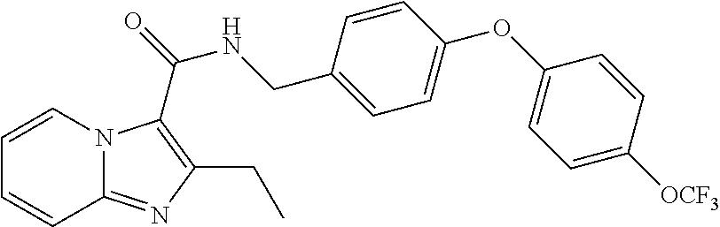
C1=CN2C(=NC(CC)=C2C(=O)NCC2=CC=C(OC3=CC=C([OCF3])C=C3)C=C2)C=C1
